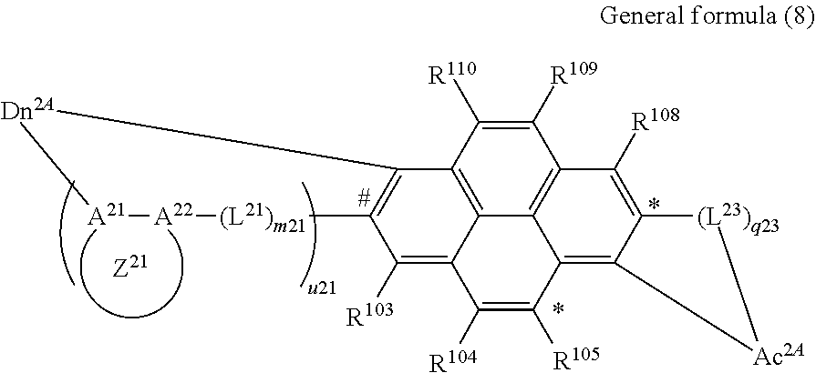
[A21]1[A22][(L21)m21]C2=C(C3=C4C5=C(C([R109])=C3[R110])C([R108])=C3C(=C5C([R105])=C([R104])C4=C2[R103])[Ac2A][(L23)q23]3)[Dn2A]1
